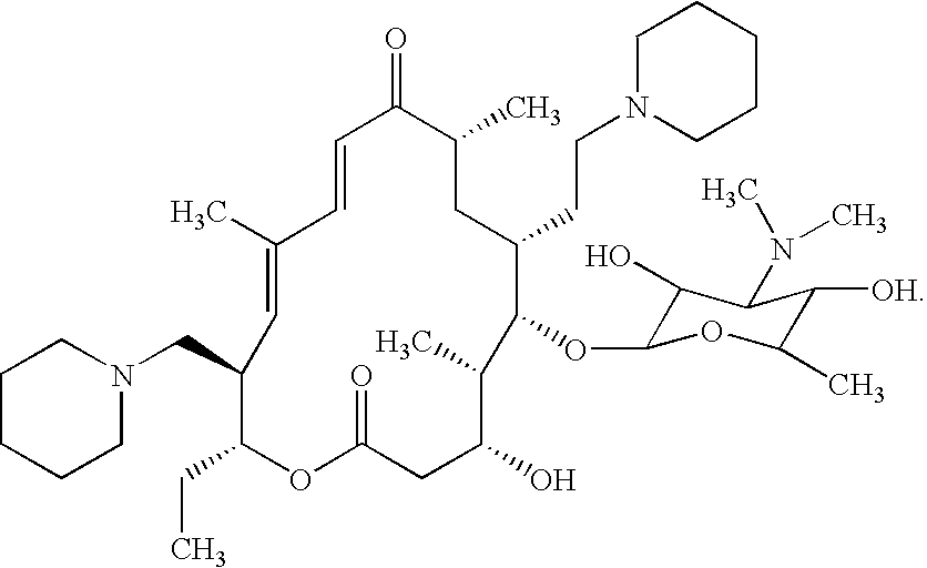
C1(C)=CC(CN2CCCCC2)C(CC)OC(=O)CC(O)C(C)C(OC2C(O)C(N(C)C)C([OH])C(C)O2)C(CCN2CCCCC2)CC(C)C(=O)C=C1
